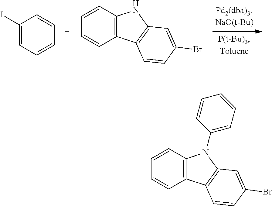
C1(I)=CC=CC=C1.C12=C(C=CC=C1)NC1=C2C=CC(Br)=C1.C12=C(C=CC=C1)N(C1=CC=CC=C1)C1=C2C=CC(Br)=C1
